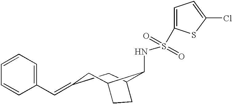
S(NC1C2CC(=CC3=CC=CC=C3)CC1CC2)(=O)(=O)C1=CC=C(Cl)S1
